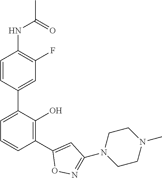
C1(NC(C)=O)=C(F)C=C(C2=CC=CC(C3=CC(N4CCN(C)CC4)=NO3)=C2O)C=C1
